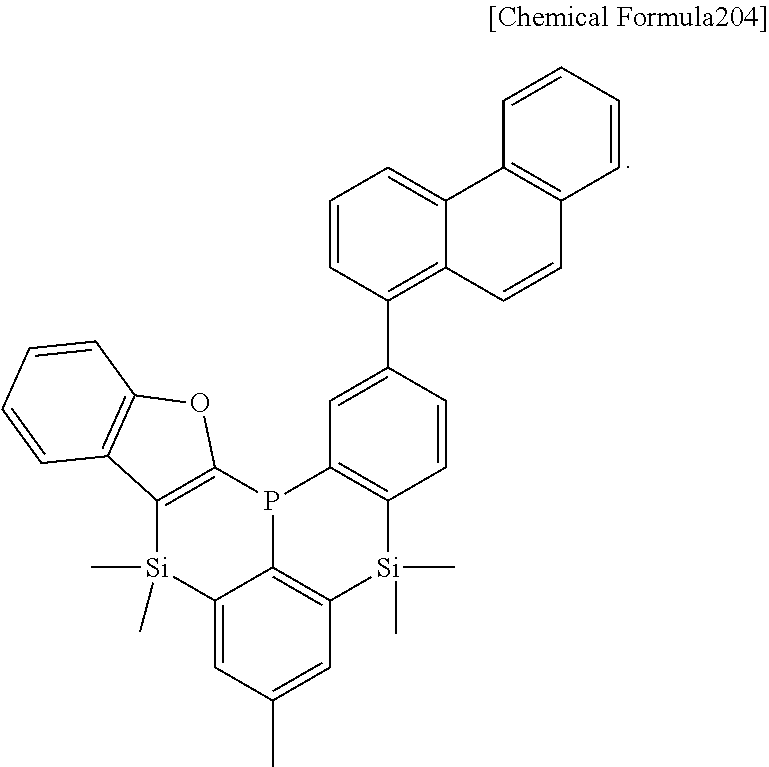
C12=C([Si](C)(C)C3=C4P1C1=C([Si](C)(C)C4=CC(C)=C3)C3=C(O1)C=CC=C3)C=CC(C1=C3C(=CC=C1)C1=C(C=C3)C=CC=C1)=C2
